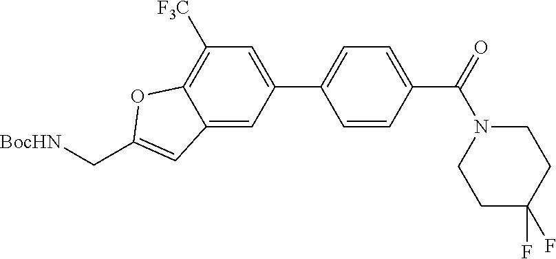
C12=CC(C3=CC=C(C(=O)N4CCC(F)(F)CC4)C=C3)=CC([F3C])=C1OC(C[BocHN])=C2
